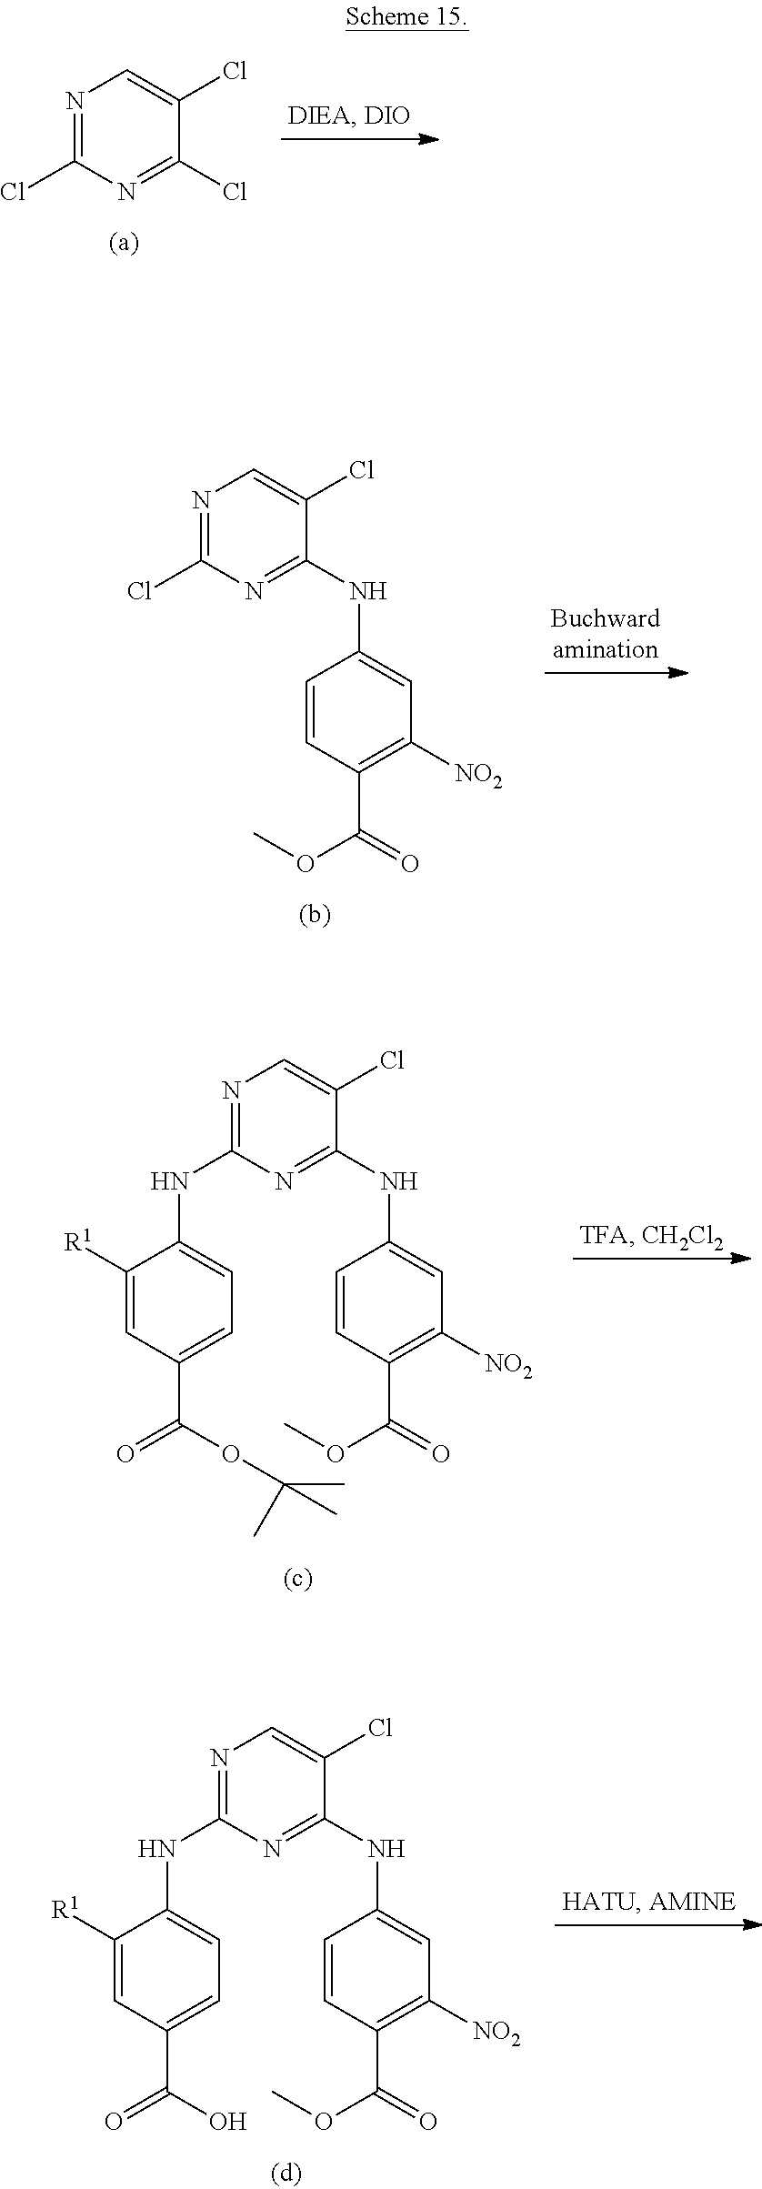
N1=C(Cl)N=C(Cl)C(Cl)=C1.N1=C(Cl)N=C(NC2=CC([NO2])=C(C(OC)=O)C=C2)C(Cl)=C1.N1=C(NC2=CC=C(C(OC(C)(C)C)=O)C=C2[R1])N=C(NC2=CC([NO2])=C(C(OC)=O)C=C2)C(Cl)=C1.N1=C(NC2=CC=C(C(O)=O)C=C2[R1])N=C(NC2=CC([NO2])=C(C(OC)=O)C=C2)C(Cl)=C1
